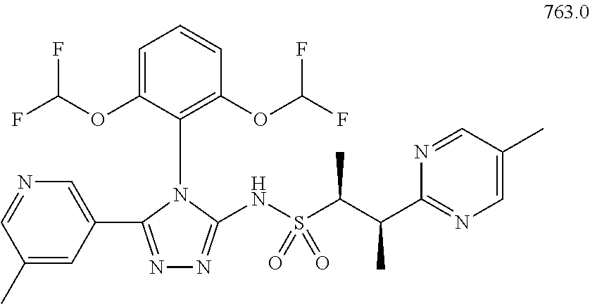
N1=CC(C)=CC(C2=NN=C(NS(C(C(C3=NC=C(C)C=N3)C)C)(=O)=O)N2C2=C(OC(F)F)C=CC=C2OC(F)F)=C1
